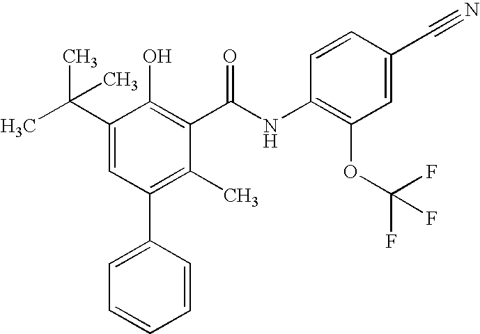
C1(C2=CC=CC=C2)=C(C)C(C(NC2=C(OC(F)(F)F)C=C(C#N)C=C2)=O)=C(O)C(C(C)(C)C)=C1
